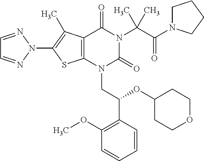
C12=C(C(C)=C(N3N=CC=N3)S1)C(=O)N(C(C(=O)N1CCCC1)(C)C)C(=O)N2CC(C1=C(OC)C=CC=C1)OC1CCOCC1
